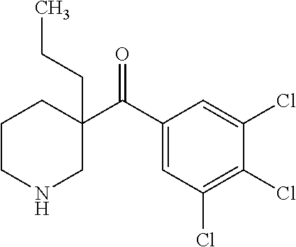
CCCC1(C(C2=CC(Cl)=C(Cl)C(Cl)=C2)=O)CCCNC1
